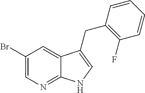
C12=NC=C(Br)C=C1C(CC1=C(F)C=CC=C1)=CN2
